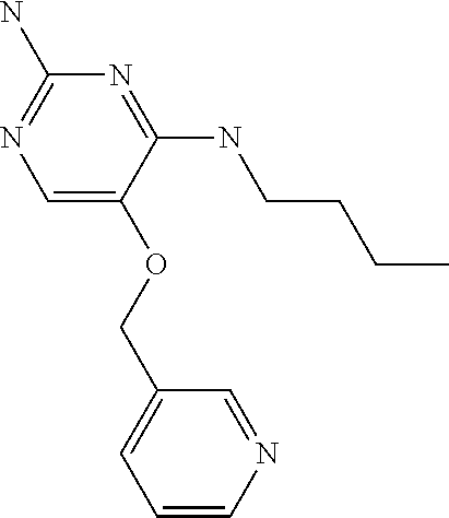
C1=C(OCC2=CC=CN=C2)C(NCCCC)=NC(N)=N1
